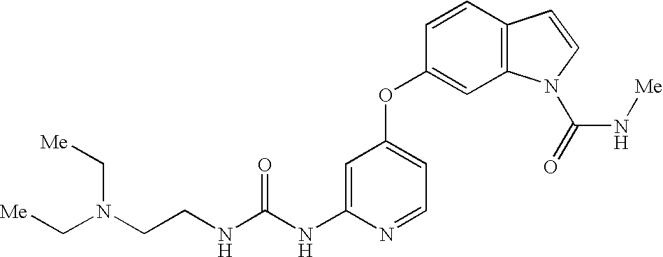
C(NC1=CC(OC2=CC3=C(C=C2)C=CN3C(=O)N[Me])=CC=N1)(NCCN(C[Me])C[Me])=O
